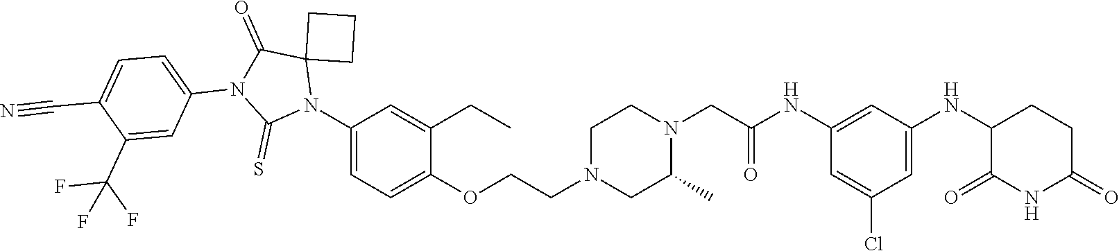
C1=C(Cl)C=C(NC2C(=O)NC(=O)CC2)C=C1NC(CN1CCN(CCOC2=CC=C(N3C4(C(=O)N(C5=CC=C(C#N)C(C(F)(F)F)=C5)C3=S)CCC4)C=C2CC)CC1C)=O
